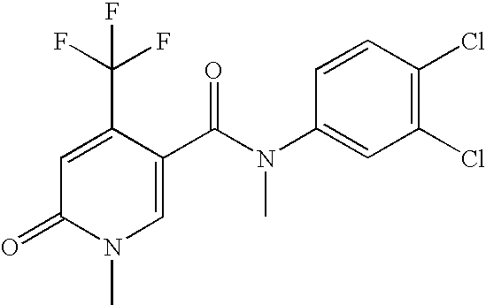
C1=C(C(F)(F)F)C(C(N(C2=CC(Cl)=C(Cl)C=C2)C)=O)=CN(C)C1=O
